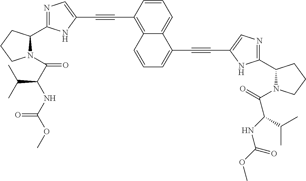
C1=CC(C#CC2=CN=C(C3N(C(C(NC(OC)=O)C(C)C)=O)CCC3)N2)=C2C(=C1)C(C#CC1=CN=C(C3N(C(=O)C(NC(OC)=O)C(C)C)CCC3)N1)=CC=C2
